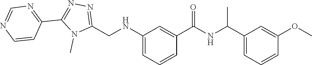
C(C1=CC=CC(OC)=C1)(NC(C1=CC(NCC2=NN=C(C3=NC=NC=C3)N2C)=CC=C1)=O)C
